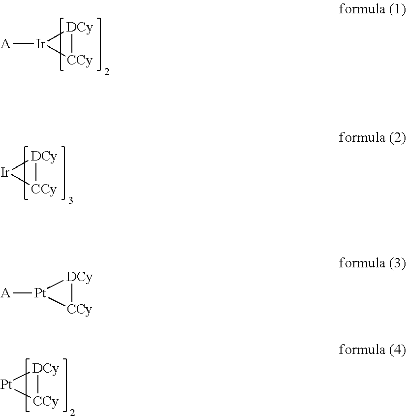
[A][Ir]1[CCy][DCy]1.[Ir]1[CCy][DCy]1.[Pt]1[CCy][DCy]1.[Pt]1([A])[CCy][DCy]1
